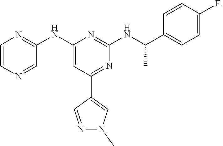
C1=CN=CC(NC2=CC(C3=CN(C)N=C3)=NC(NC(C3=CC=C(F)C=C3)C)=N2)=N1
